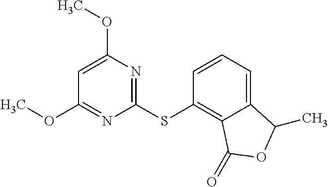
C1(SC2=C3C(=CC=C2)C(C)OC3=O)=NC(OC)=CC(OC)=N1
